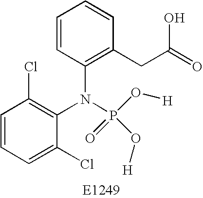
C1=CC=C(Cl)C(N(C2=C(CC(=O)O)C=CC=C2)P(=O)(O[H])O[H])=C1Cl
